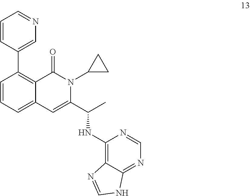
C1=CC(C2=CN=CC=C2)=C2C(=C1)C=C(C(C)NC1=C3C(=NC=N1)NC=N3)N(C1CC1)C2=O
